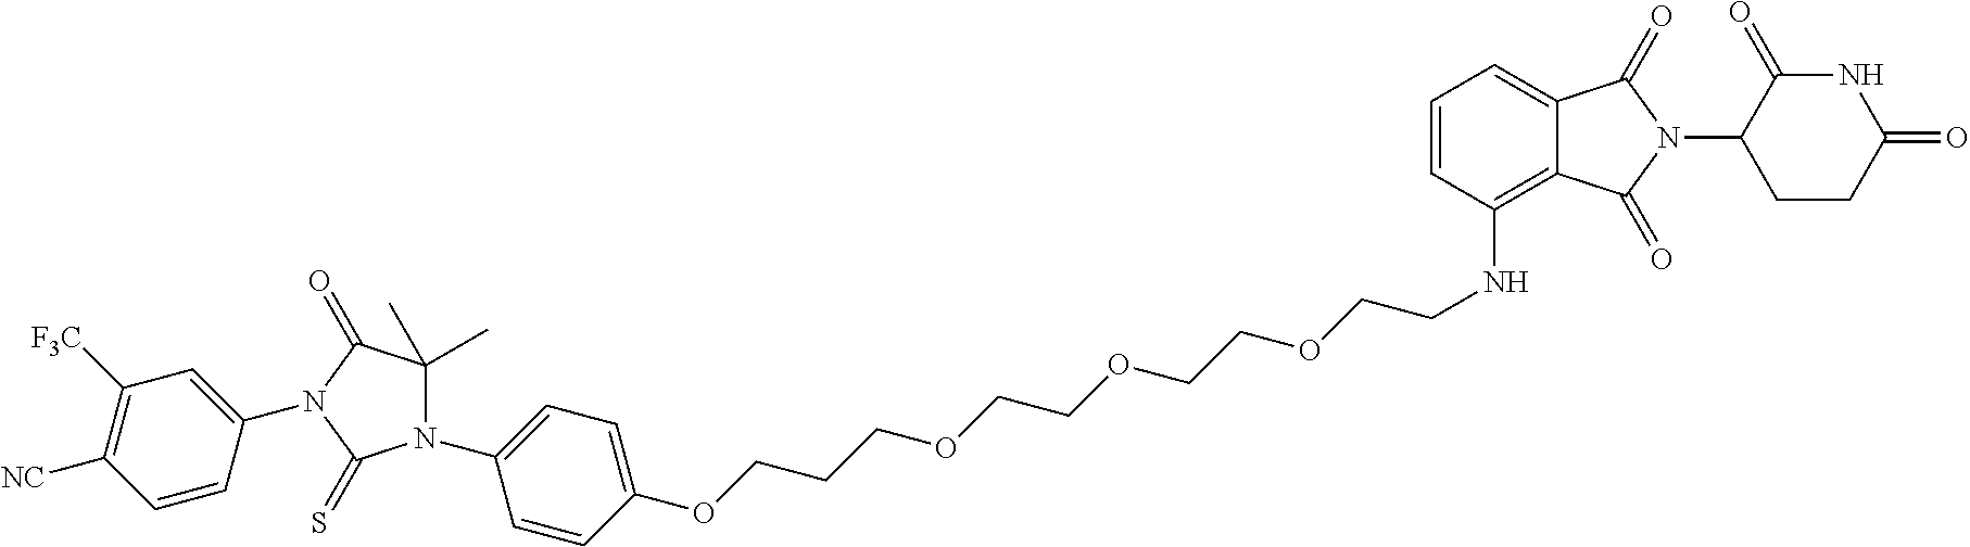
N1(C2=CC=C(OCCCOCCOCCOCCNC3=C4C(=CC=C3)C(=O)N(C3CCC(=O)NC3=O)C4=O)C=C2)C(C)(C)C(=O)N(C2=CC([F3C])=C([NC])C=C2)C1=S
